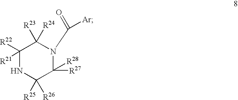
C1([R21])([R22])NC([R25])([R26])C([R27])([R28])N(C(=O)[Ar])C1([R23])[R24]
